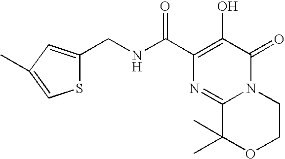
S1C(CNC(C2=C(O)C(=O)N3C(=N2)C(C)(C)OCC3)=O)=CC(C)=C1
